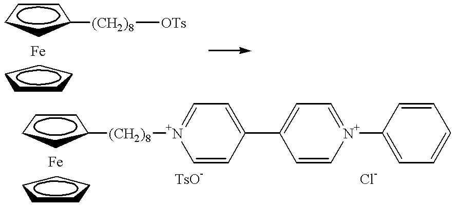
C1CCCC1.C1CCC([(CH2)8][OTs])C1.C1CCCC1.C1CCC([(CH2)8][N+]2=CC=C(C3=CC=[N+](C4=CC=CC=C4)C=C3)C=C2)C1
